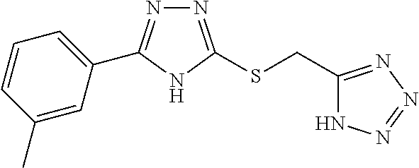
C1=C(C2=NN=C(SCC3=NN=NN3)N2)C=C(C)C=C1
